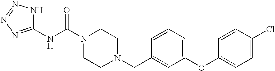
N(C(N1CCN(CC2=CC(OC3=CC=C(Cl)C=C3)=CC=C2)CC1)=O)C1=NN=NN1
